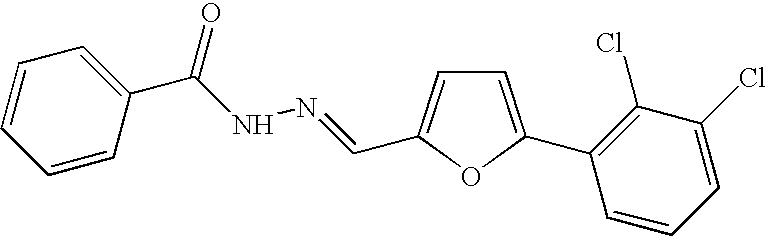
C1=C(C2=C(Cl)C(Cl)=CC=C2)OC(C=NNC(C2=CC=CC=C2)=O)=C1
